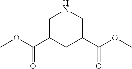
C1(C(OC)=O)CC(C(=O)OC)CNC1
